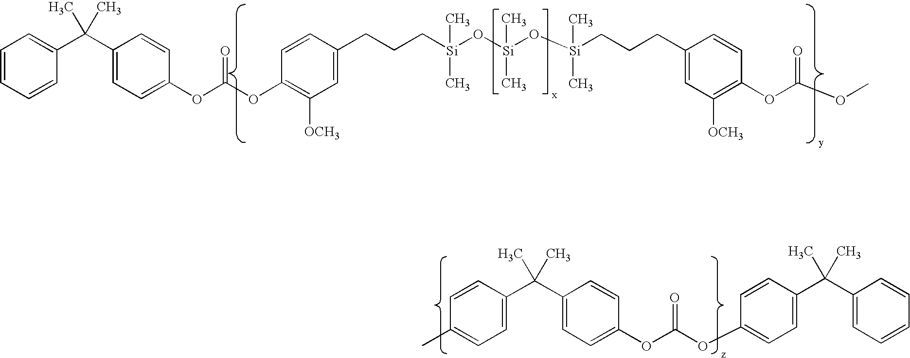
C1=CC=CC(C(C2=CC=C(OC(OC3=C([OCH3])C=C(CCC[Si](C)(C)O[Si](C)(C)O[Si](C)(C)CCCC4=CC([OCH3])=C(OC(OC)=O)C=C4)C=C3)=O)C=C2)(C)C)=C1.C1(C)=CC=C(C(C2=CC=C(OC(OC3=CC=C(C(C4=CC=CC=C4)(C)C)C=C3)=O)C=C2)(C)C)C=C1
